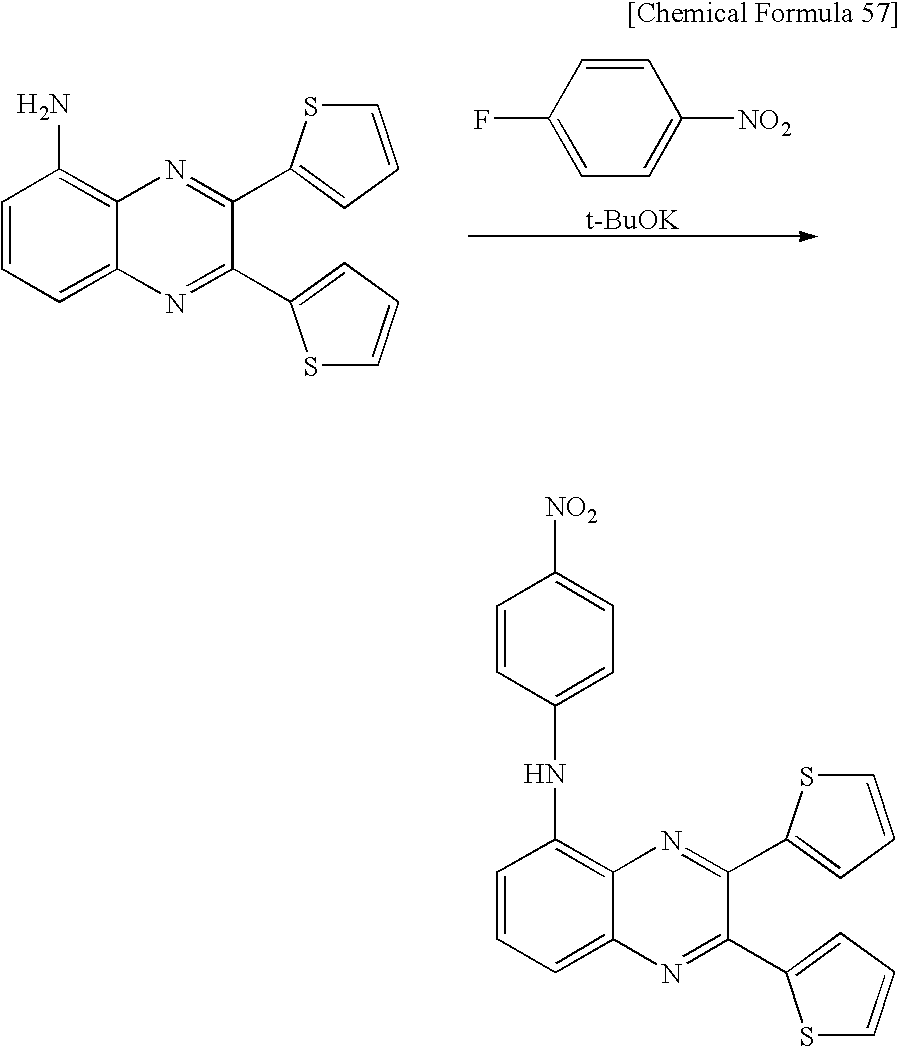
C1=CC(F)=CC=C1[NO2].[t-BuOK].C1=CC=C2C(=C1N)N=C(C1=CC=CS1)C(C1=CC=CS1)=N2.C1=CC=C2C(=C1NC1=CC=C([NO2])C=C1)N=C(C1=CC=CS1)C(C1=CC=CS1)=N2
